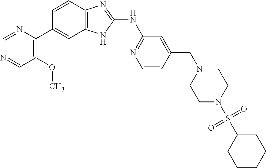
C1(OC)=C(C2=CC3=C(C=C2)N=C(NC2=NC=CC(CN4CCN(S(C5CCCCC5)(=O)=O)CC4)=C2)N3)N=CN=C1
